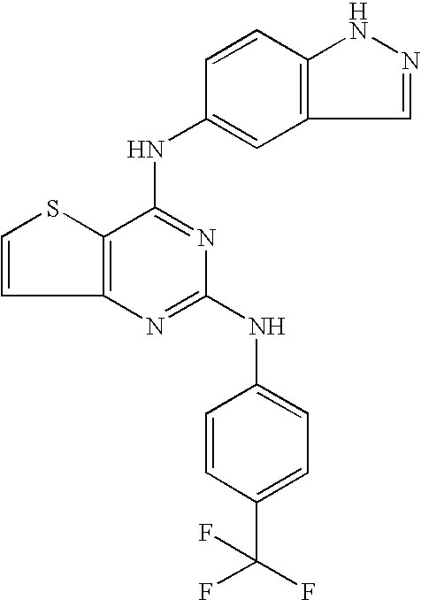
C12=C(C(NC3=CC4=C(C=C3)NN=C4)=NC(NC3=CC=C(C(F)(F)F)C=C3)=N1)SC=C2
